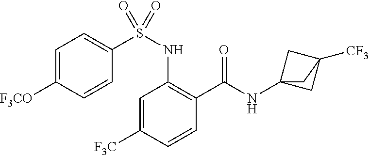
C1=C([F3C])C=CC(C(=O)NC23CC([CF3])(C2)C3)=C1NS(C1=CC=C([F3CO])C=C1)(=O)=O
